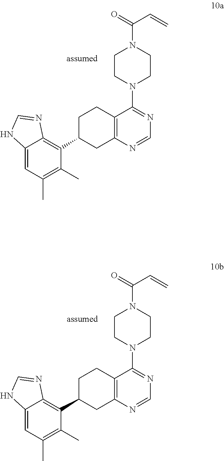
C12=CC(C)=C(C)C(C3CCC4=C(C3)N=CN=C4N3CCN(C(C=C)=O)CC3)=C1N=CN2.C12=CC(C)=C(C)C(C3CCC4=C(C3)N=CN=C4N3CCN(C(C=C)=O)CC3)=C1N=CN2
